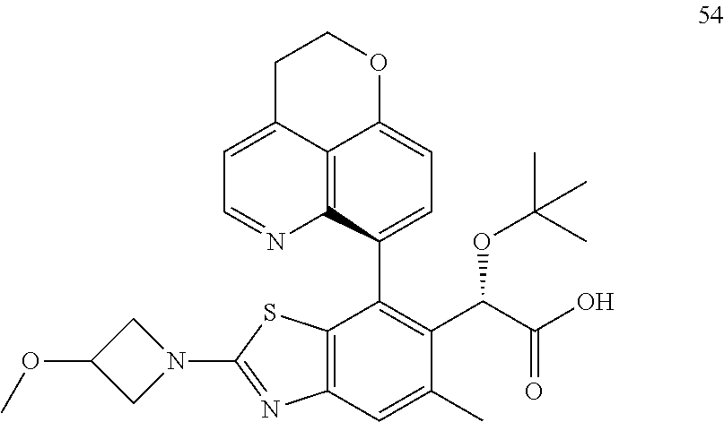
N1(C2=NC3=C(S2)C(C2=CC=C4C5=C2N=CC=C5CCO4)=C(C(C(O)=O)OC(C)(C)C)C(C)=C3)CC(OC)C1
